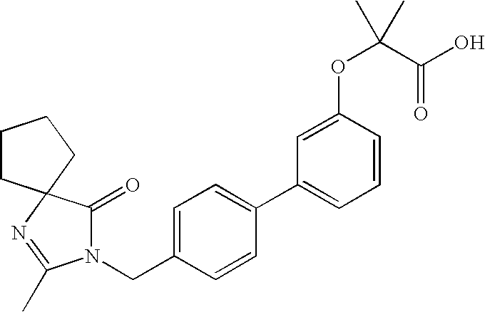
C1=C(CN2C(=O)C3(N=C2C)CCCC3)C=CC(C2=CC=CC(OC(C(=O)O)(C)C)=C2)=C1
